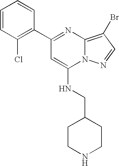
C1(C2=C(Cl)C=CC=C2)=NC2=C(Br)C=NN2C(NCC2CCNCC2)=C1
